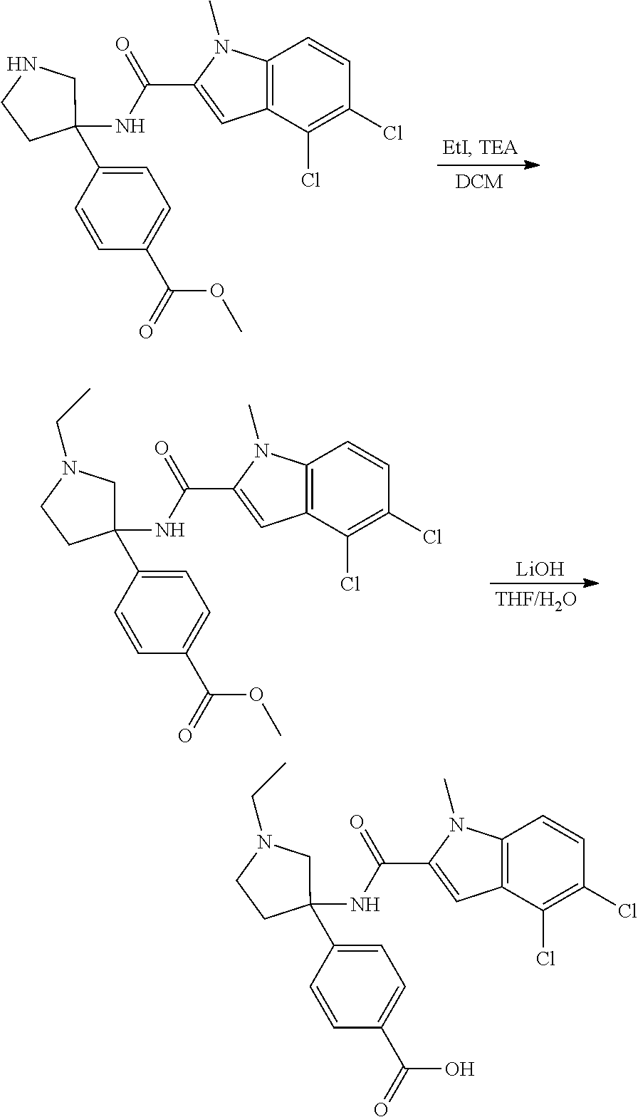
[LiOH].C12=C(C(Cl)=C(Cl)C=C1)C=C(C(=O)NC1(C3=CC=C(C(OC)=O)C=C3)CN(CC)CC1)N2C.C12=C(C(Cl)=C(Cl)C=C1)C=C(C(=O)NC1(C3=CC=C(C(OC)=O)C=C3)CNCC1)N2C.C12=C(C(Cl)=C(Cl)C=C1)C=C(C(=O)NC1(C3=CC=C(C(O)=O)C=C3)CN(CC)CC1)N2C
